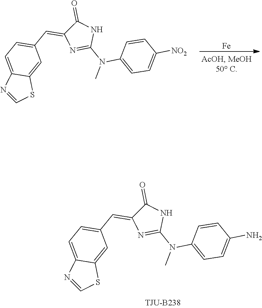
C1=C2C(=CC(C=C3N=C(N(C)C4=CC=C(N)C=C4)NC3=O)=C1)SC=N2.C1=C2C(=CC(C=C3N=C(N(C)C4=CC=C([NO2])C=C4)NC3=O)=C1)SC=N2.[Fe]
